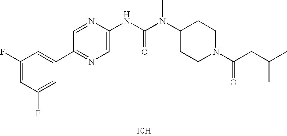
[10H].C1(C2=CC(F)=CC(F)=C2)=NC=C(NC(N(C2CCN(C(=O)CC(C)C)CC2)C)=O)N=C1
